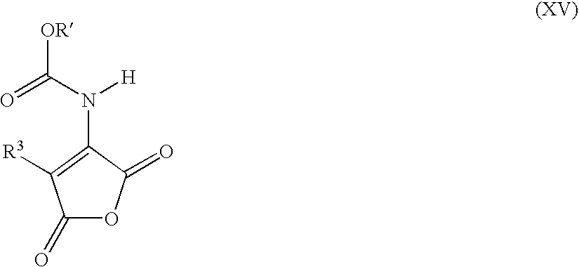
C1(=O)OC(=O)C(N([H])C(=O)[OR])=C1[R3]
